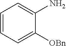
C1=CC=C([OBn])C(N)=C1
